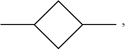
CC1CC(C)C1
